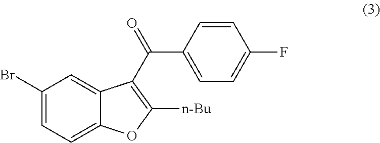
C1=CC(C(=O)C2=C([n-Bu])OC3=CC=C(Br)C=C32)=CC=C1F
